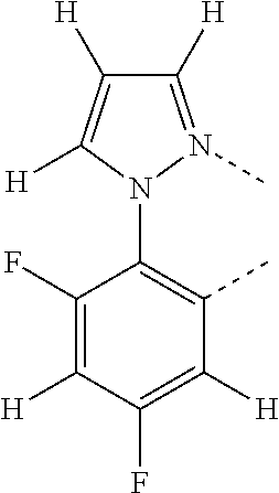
C1([H])=N(C)N(C2=C(C)C([H])=C(F)C([H])=C2F)C([H])=C1[H]
